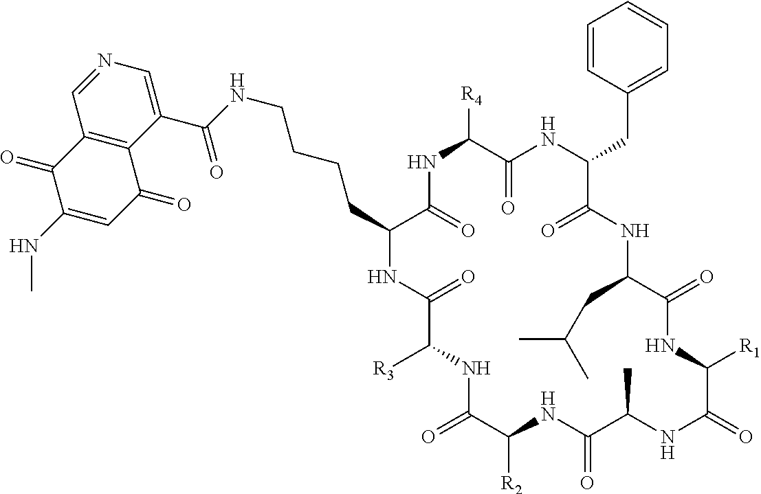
C1(=O)C([R3])NC(=O)C([R2])NC(=O)C(C)NC(=O)C([R1])NC(=O)C(CC(C)C)NC(=O)C(CC2=CC=CC=C2)NC(=O)C([R4])NC(=O)C(CCCCNC(C2=CN=CC3=C2C(=O)C=C(NC)C3=O)=O)N1
